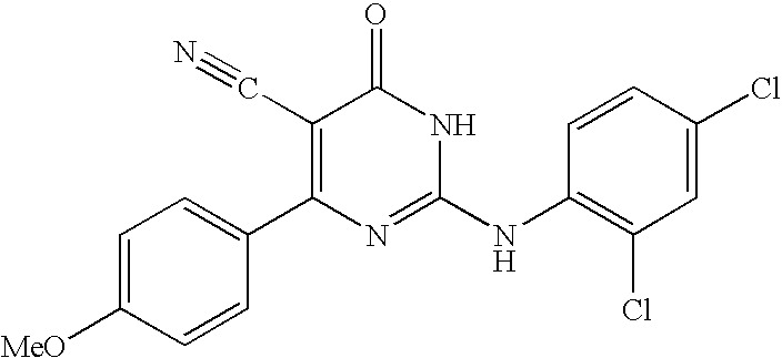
C1=CC(C2=C(C#N)C(=O)NC(NC3=C(Cl)C=C(Cl)C=C3)=N2)=CC=C1[MeO]
